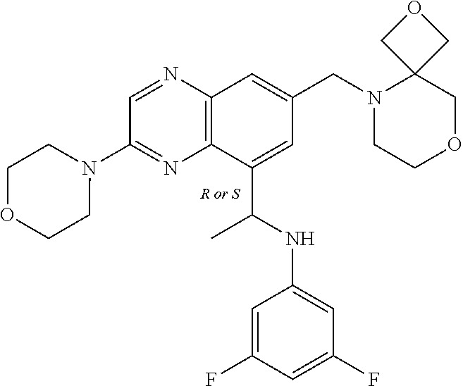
C1=NC2=C(N=C1N1CCOCC1)C(C(C)NC1=CC(F)=CC(F)=C1)=CC(CN1CCOCC13COC3)=C2
